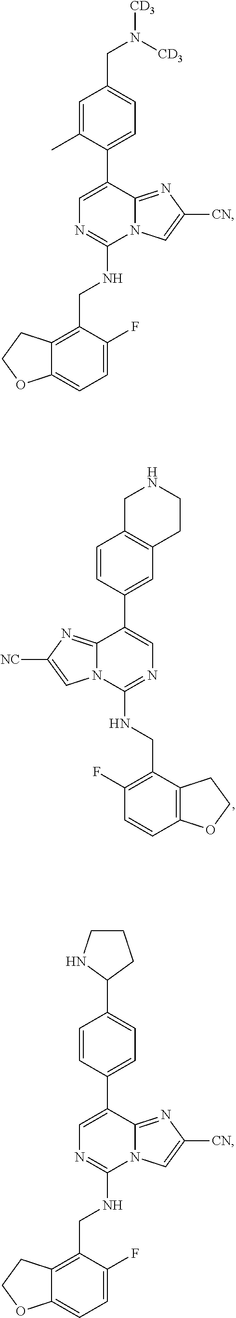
N(C1=NC=C(C2=CC3=C(C=C2)CNCC3)C2=NC([NC])=CN12)CC1=C(F)C=CC2=C1CCO2.C1=C(F)C(CNC2=NC=C(C3=CC=C(CN([CD3])[CD3])C=C3C)C3=NC([CN])=CN23)=C2C(=C1)OCC2.C1=C(F)C(CNC2=NC=C(C3=CC=C(C4CCCN4)C=C3)C3=NC([CN])=CN23)=C2C(=C1)OCC2
